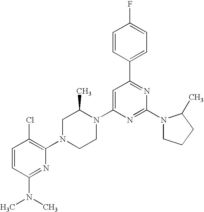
C1=CC(N(C)C)=NC(N2CCN(C3=CC(C4=CC=C(F)C=C4)=NC(N4CCCC4C)=N3)C(C)C2)=C1Cl
